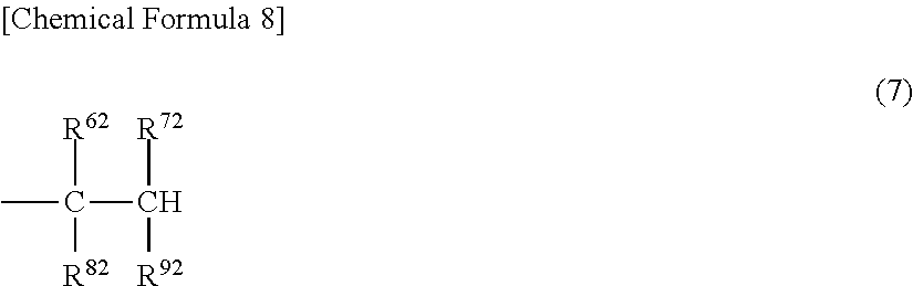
CC(C([R72])[R92])([R62])[R82]
